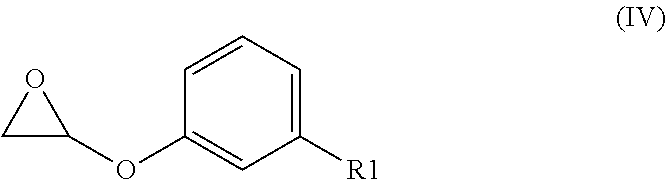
C1=CC(OC2OC2)=CC([R1])=C1
